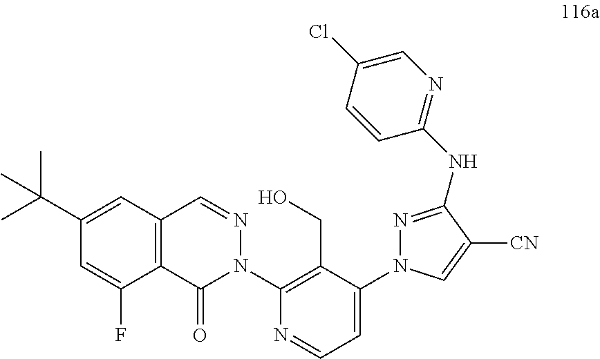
C12=C(C=C(C(C)(C)C)C=C1F)C=NN(C1=C(CO)C(N3N=C(NC4=NC=C(Cl)C=C4)C([CN])=C3)=CC=N1)C2=O
